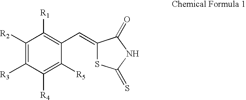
C1([R2])=C([R3])C([R4])=C([R5])C(C=C2SC(=S)NC2=O)=C1[R1]
